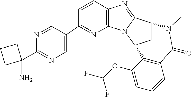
C1=CC2=C(N=C1C1=CN=C(C3(N)CCC3)N=C1)N1C(=N2)C2CC1C1=C(C(=O)N2C)C=CC=C1OC(F)F
